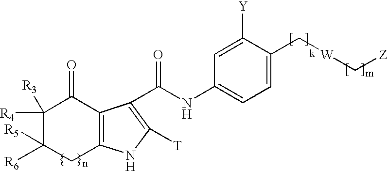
C12=C(C(=O)C([R4])([R3])C([R6])([R5])C1)C(C(=O)NC1=CC=C(C[W]C[Z])C([Y])=C1)=C([T])N2
